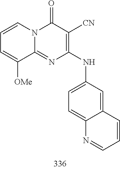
C1=CC=C([OMe])C2=NC(NC3=CC=C4C(=C3)C=CC=N4)=C([CN])C(=O)N12
